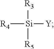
[R3][Si]([Y])([R4])[R5]
